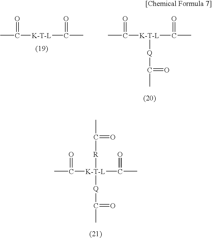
CC([K-T-L]C(C)=O)=O.CC([K-T-L](C(C)=O)[Q]C(C)=O)=O.CC([K-T-L](C(C)=O)([Q]C(C)=O)[R]C(C)=O)=O
